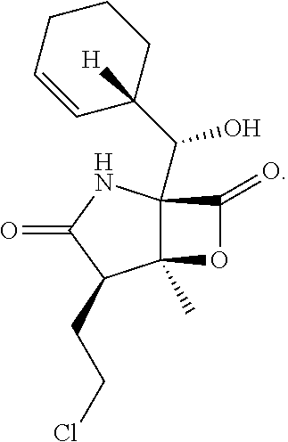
C12(C(C3([H])CCCC=C3)O)C(C)(OC1=O)C(CCCl)C(=O)N2
